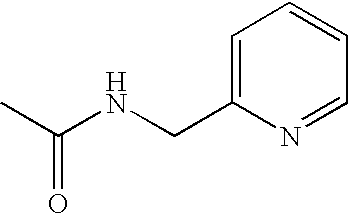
C1=C(CNC(C)=O)N=CC=C1
